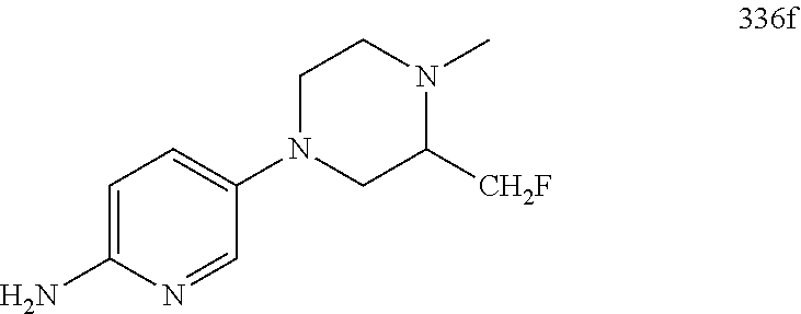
C1N(C2=CC=C(N)N=C2)CC([CH2F])N(C)C1
